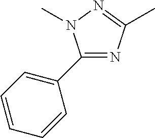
N1=C(C2=CC=CC=C2)N(C)N=C1C
